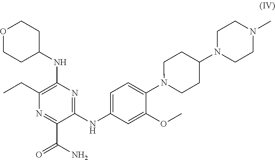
O1CCC(NC2=C(CC)N=C(C(N)=O)C(NC3=CC=C(N4CCC(N5CCN(C)CC5)CC4)C(OC)=C3)=N2)CC1
